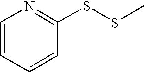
C1(SSC)=NC=CC=C1
